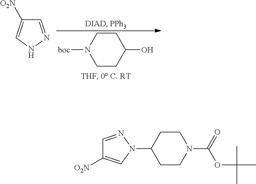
C1CC(O)CCN1[boc].C1=NNC=C1[O2N].C1=NN(C2CCN(C(=O)OC(C)(C)C)CC2)C=C1[O2N]
